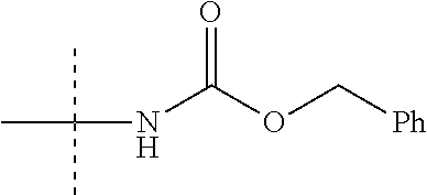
N(C(OC[Ph])=O)C(C)(C)C
